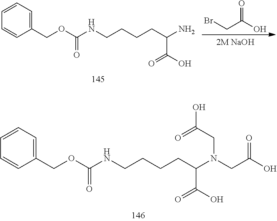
C1=CC=C(COC(NCCCCC(N(CC(O)=O)CC(O)=O)C(O)=O)=O)C=C1.C1=CC=C(COC(NCCCCC(N)C(O)=O)=O)C=C1.O=C(O)CBr
